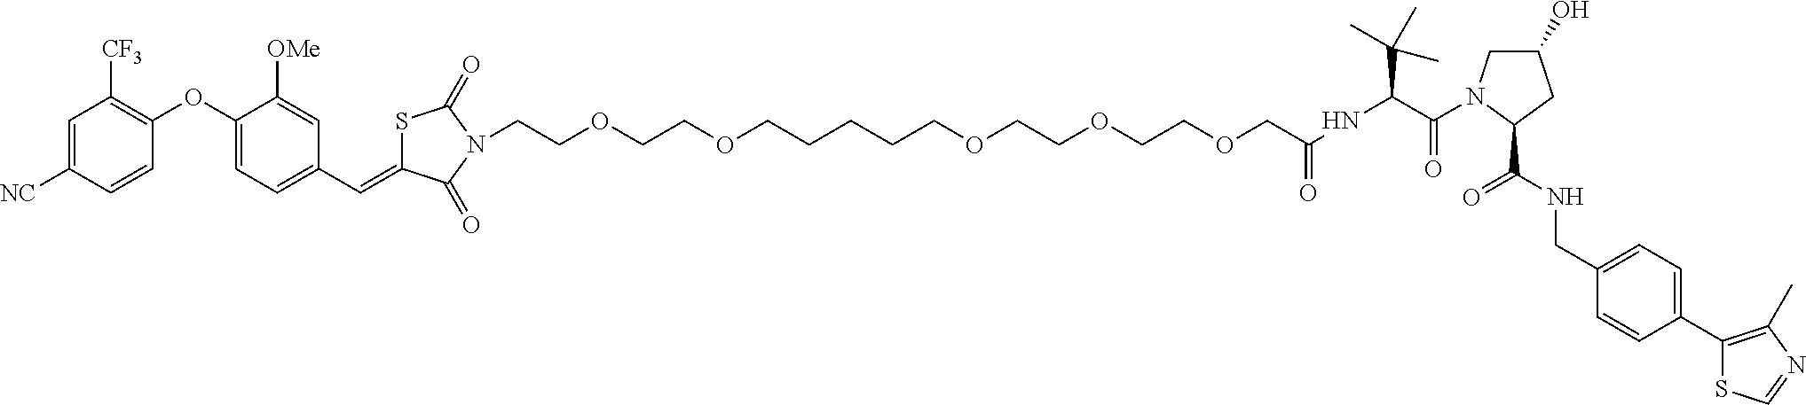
[NC]C1=CC([CF3])=C(OC2=CC=C(C=C3SC(=O)N(CCOCCOCCCCCOCCOCCOCC(=O)NC(C(=O)N4CC(O)CC4C(NCC4=CC=C(C5=C(C)N=CS5)C=C4)=O)C(C)(C)C)C3=O)C=C2[OMe])C=C1
